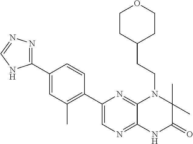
C12=NC=C(C3=C(C)C=C(C4=NN=CN4)C=C3)N=C1N(CCC1CCOCC1)C(C)(C)C(=O)N2
